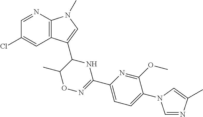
C1=NC2=C(C=C1Cl)C(C1NC(C3=CC=C(N4C=NC(C)=C4)C(OC)=N3)=NOC1C)=CN2C
